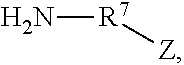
N[R7][Z]
